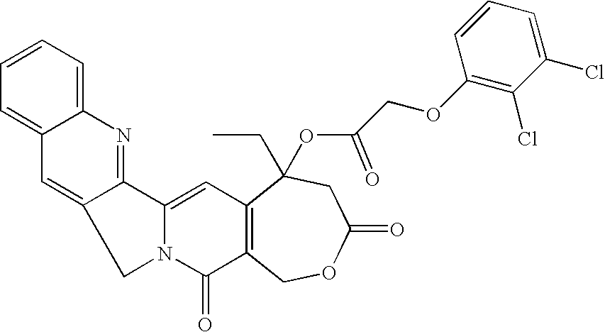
C12=CC=CC=C1C=C1C(=N2)C2=CC3=C(C(=O)N2C1)COC(=O)CC3(CC)OC(COC1=C(Cl)C(Cl)=CC=C1)=O
